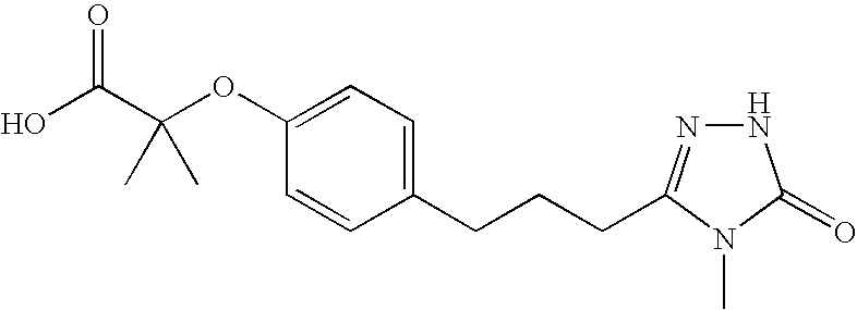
OC(C(OC1=CC=C(CCCC2=NNC(=O)N2C)C=C1)(C)C)=O
